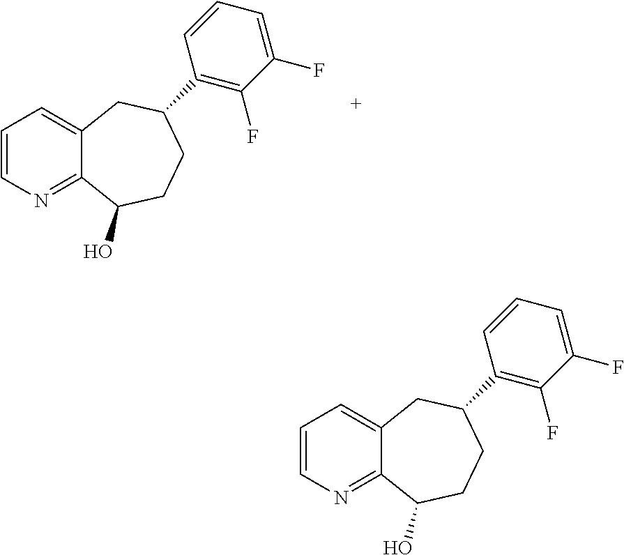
C1=CN=C2C(=C1)CC(C1=C(F)C(F)=CC=C1)CCC2O.C1=CN=C2C(=C1)CC(C1=C(F)C(F)=CC=C1)CCC2O
